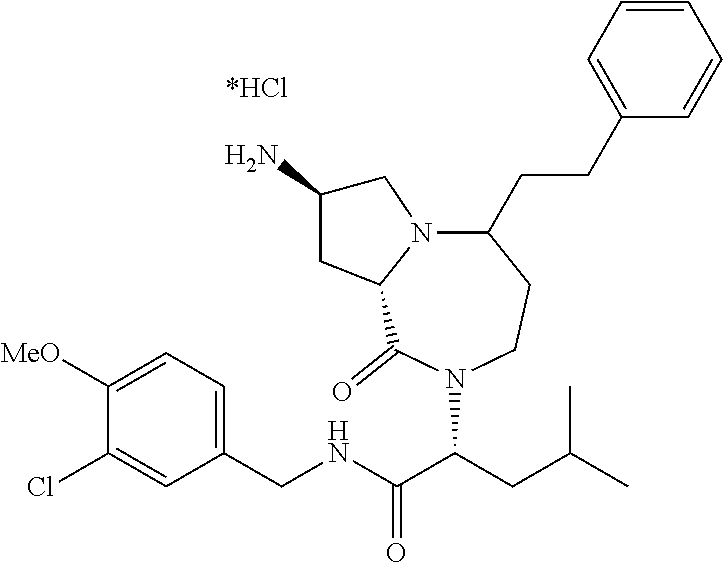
C1([MeO])=CC=C(CNC(C(CC(C)C)N2C(=O)C3N(CC(N)C3)C(CCC3=CC=CC=C3)CC2)=O)C=C1Cl
